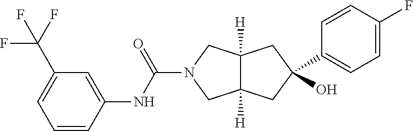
C12([H])C([H])(CC(O)(C3=CC=C(F)C=C3)C1)CN(C(NC1=CC(C(F)(F)F)=CC=C1)=O)C2
